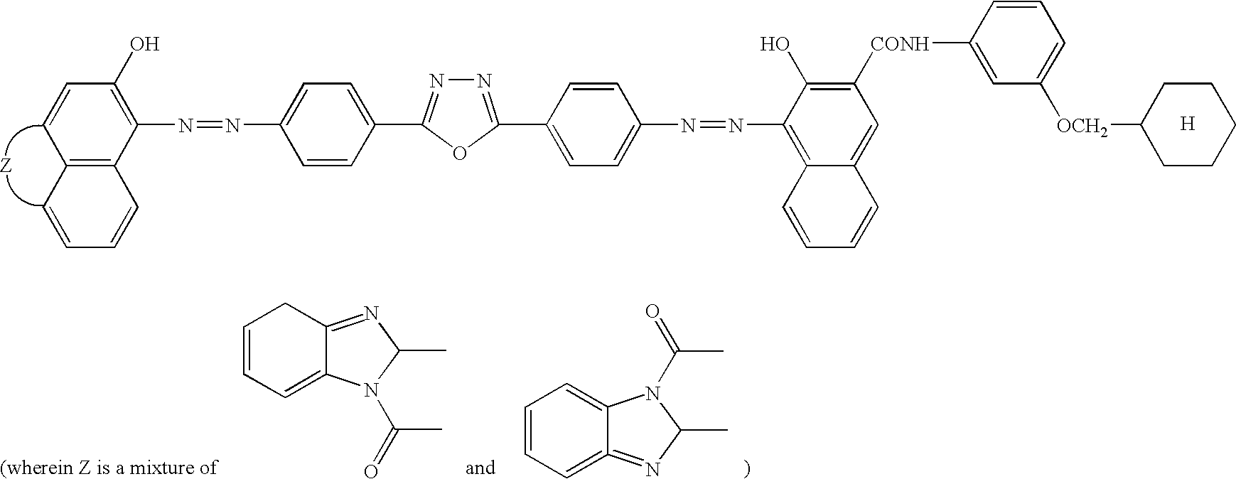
C1(N=NC2=CC=C(C3=NN=C(C4=CC=C(N=NC5=C6C(=CC([CONH]C7=CC([OCH2]C8CCCCC8)=CC=C7)=C5O)C=CC=C6)C=C4)O3)C=C2)=C(O)C=CC2=C1C=CC=C2.[H].C1=CC=C2C(=NC(C)N2C(=O)C)C1.C1=CC=C2C(=C1)=NC(C)N2C(=O)C
